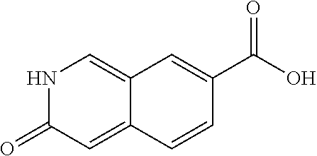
C12=CNC(=O)C=C1C=CC(C(O)=O)=C2
